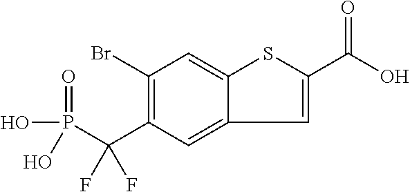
C1(Br)=C(C(P(O)(=O)O)(F)F)C=C2C(=C1)SC(C(O)=O)=C2
